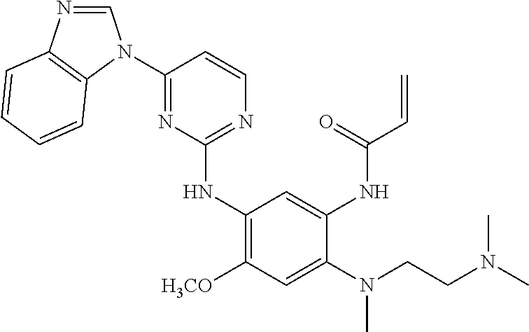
C1(N2C=NC3=C2C=CC=C3)=NC(NC2=C([OCH3])C=C(N(CCN(C)C)C)C(NC(C=C)=O)=C2)=NC=C1
